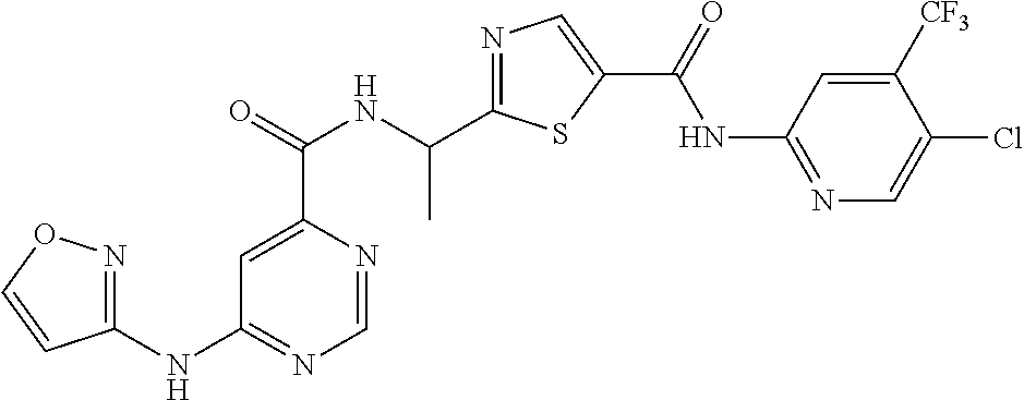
C1=NC(C(=O)NC(C2=NC=C(C(=O)NC3=NC=C(Cl)C([CF3])=C3)S2)C)=CC(NC2=NOC=C2)=N1
